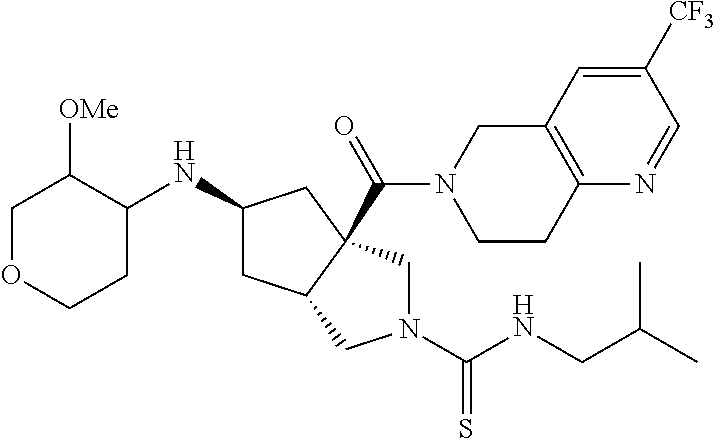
C1OCCC(NC2CC3C(C(=O)N4CCC5=C(C4)C=C([CF3])C=N5)(C2)CN(C(=S)NCC(C)C)C3)C1[OMe]
